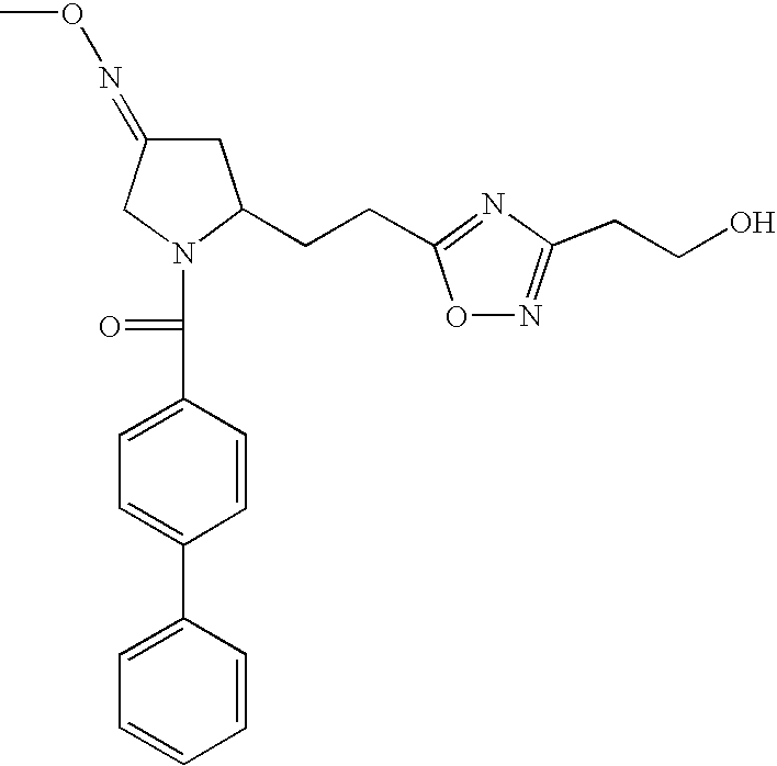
C1=C(C2=CC=C(C(=O)N3C(CCC4=NC(CCO)=NO4)CC(=NOC)C3)C=C2)C=CC=C1
